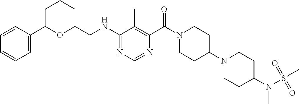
C1=C(C2OC(CNC3=NC=NC(C(=O)N4CCC(N5CCC(N(S(=O)(=O)C)C)CC5)CC4)=C3C)CCC2)C=CC=C1
